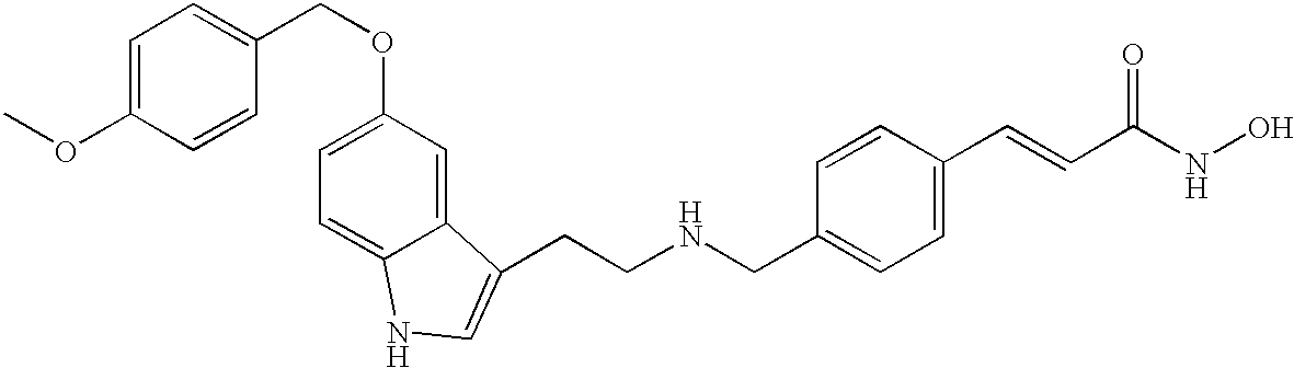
C(NCC1=CC=C(C=CC(NO)=O)C=C1)CC1=CNC2=CC=C(OCC3=CC=C(OC)C=C3)C=C21
